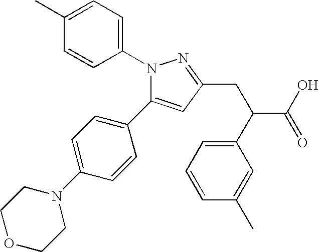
N1(C2=CC=C(C)C=C2)C(C2=CC=C(N3CCOCC3)C=C2)=CC(CC(C(O)=O)C2=CC=CC(C)=C2)=N1
